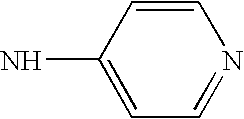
C1=C(N)C=CN=C1
